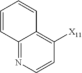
C1=CC2=NC=CC([X11])=C2C=C1
